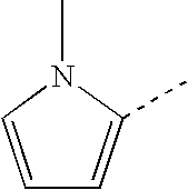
N1(C)C=CC=C1C
